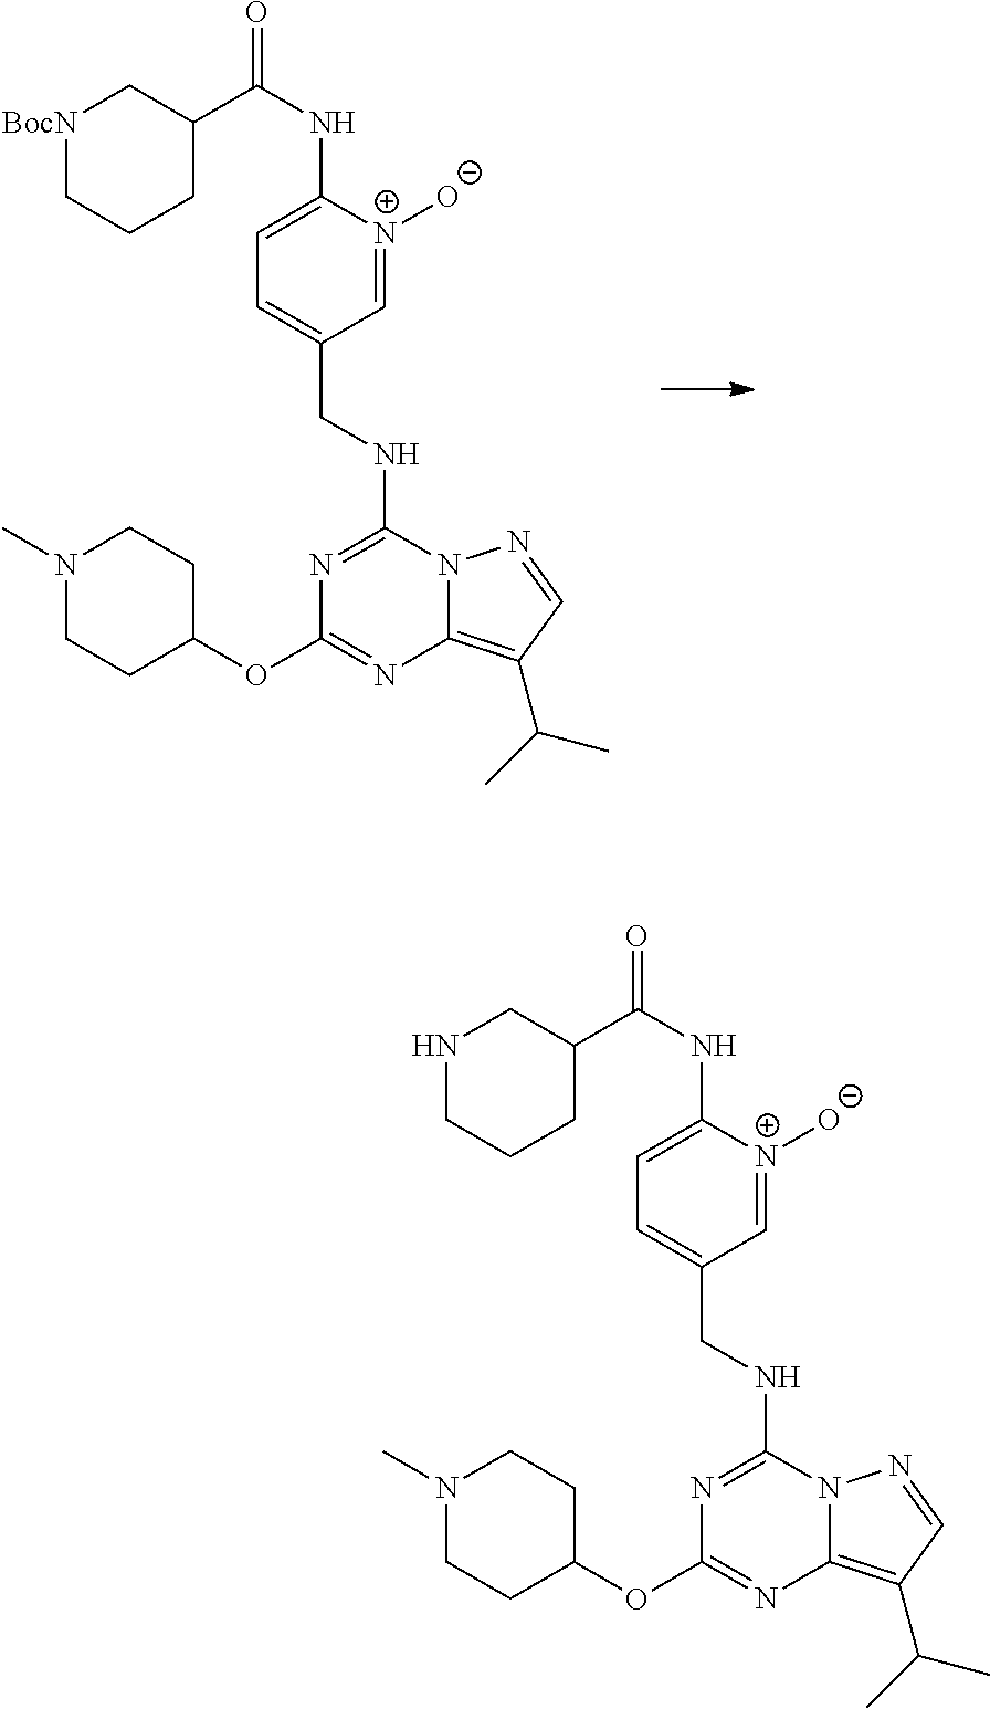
N1=C(NCC2=CC=C(NC(=O)C3C[BocN]CCC3)[N+]([O-])=C2)N2C(=C(C(C)C)C=N2)N=C1OC1CCN(C)CC1.N1=C(NCC2=CC=C(NC(=O)C3CNCCC3)[N+]([O-])=C2)N2C(=C(C(C)C)C=N2)N=C1OC1CCN(C)CC1
